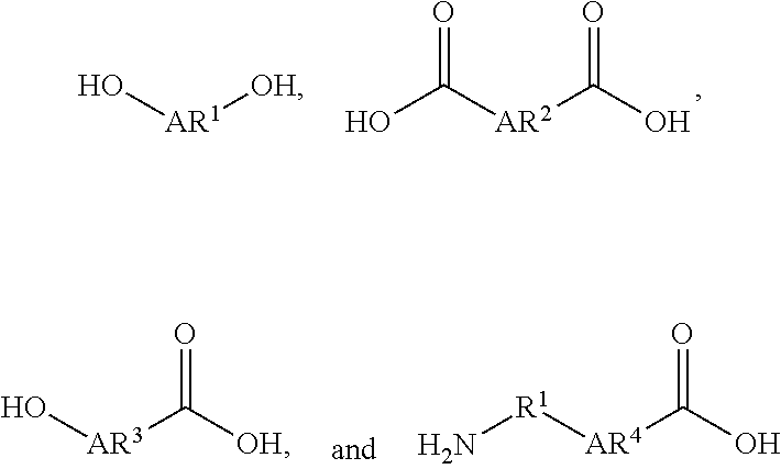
O[AR1][OH].C([AR2]C(O)=O)(O)=O.O[AR3]C([OH])=O.[R1]([AR4]C(O)=O)N
